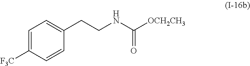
C1=C([F3C])C=CC(CCNC([OCH2CH3])=O)=C1
